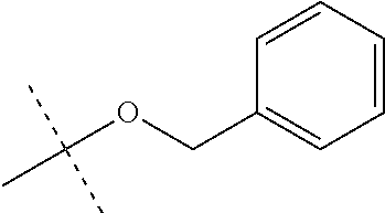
C1=CC=CC=C1COC(C)(C)C
